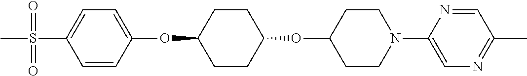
C1=CC(OC2CCC(OC3CCN(C4=CN=C(C)C=N4)CC3)CC2)=CC=C1S(C)(=O)=O
